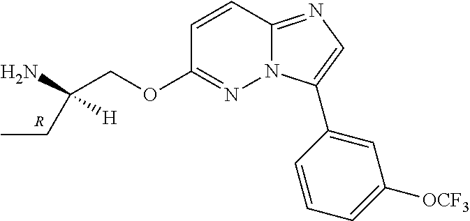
C1(OCC(CC)(N)[H])=NN2C(=NC=C2C2=CC([OCF3])=CC=C2)C=C1.[R]
